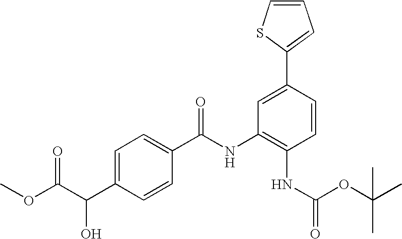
C1=C(C(C(OC)=O)O)C=CC(C(NC2=C(NC(=O)OC(C)(C)C)C=CC(C3=CC=CS3)=C2)=O)=C1
